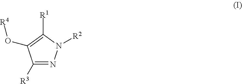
C1([R3])=NN([R2])C([R1])=C1O[R4]
